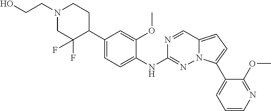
N1(CCO)CC(F)(F)C(C2=CC=C(NC3=NN4C(=CC=C4C4=CC=CN=C4OC)C=N3)C(OC)=C2)CC1
